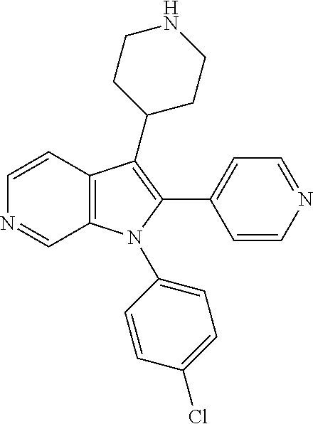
C12=C(N(C3=CC=C(Cl)C=C3)C(C3=CC=NC=C3)=C1C1CCNCC1)C=NC=C2
